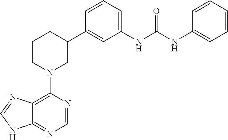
C12=C(N3CC(C4=CC(NC(NC5=CC=CC=C5)=O)=CC=C4)CCC3)N=CN=C1NC=N2
